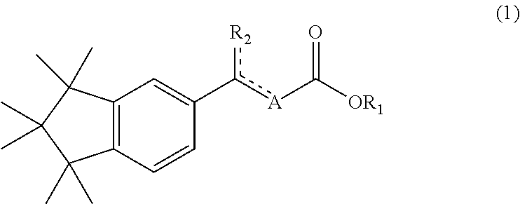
C1(C)(C)C(C)(C)C2=C(C1(C)C)C=C(c([R2])[A]C(=O)[OR1])C=C2
